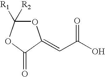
O=C1C(=CC(O)=O)OC([R1])([R2])O1
